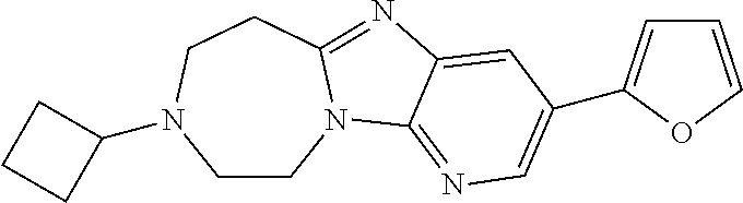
C1CN2C(=NC3=CC(C4=CC=CO4)=CN=C23)CCN1C1CCC1
